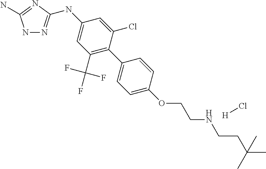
N1N=C(NC2=CC(C(F)(F)F)=C(C3=CC=C(OCCNCCC(C)(C)C)C=C3)C(Cl)=C2)N=C1N.[H]Cl
